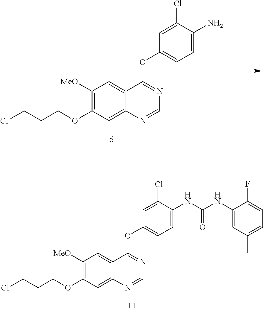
C1([MeO])=C(OCCCCl)C=C2C(=C1)C(OC1=CC=C(N)C(Cl)=C1)=NC=N2.C1([MeO])=C(OCCCCl)C=C2C(=C1)C(OC1=CC=C(NC(NC3=CC(C)=CC=C3F)=O)C(Cl)=C1)=NC=N2
